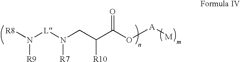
[R8]N([L]N(CC(C(O[A][M])=O)[R10])[R7])[R9]
